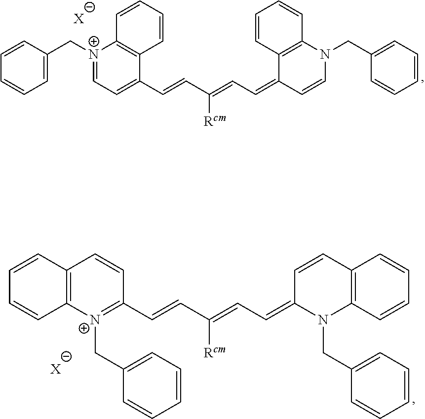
C(C([Rcm])=CC=C1C2=C(C=CC=C2)N(CC2=CC=CC=C2)C=C1)=CC1=CC=[N+](CC2=CC=CC=C2)C2=C1C=CC=C2.[X].C1(CN2C(=CC=C(C=CC3=[N+](CC4=CC=CC=C4)C4=C(C=C3)C=CC=C4)[Rcm])C=CC3=C2C=CC=C3)=CC=CC=C1.[X]
